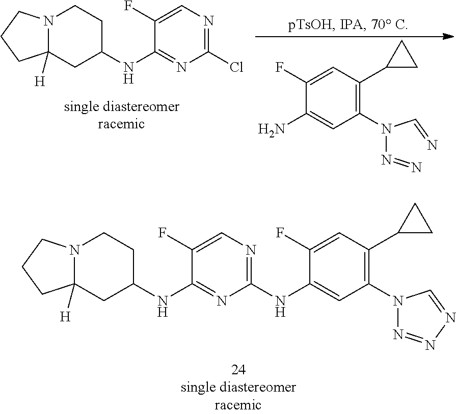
N12CCC(NC3=NC(NC4=CC(N5N=NN=C5)=C(C5CC5)C=C4F)=NC=C3F)CC1([H])CCC2.NC1=CC(N(N=N)C=N)=C(C2CC2)C=C1F.N12CCC(NC3=NC(Cl)=NC=C3F)CC1([H])CCC2
